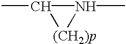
C1(C)[(CH2)p]N1C
